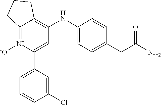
C12=[N+]([-O])C(C3=CC=CC(Cl)=C3)=CC(NC3=CC=C(CC(N)=O)C=C3)=C1CCC2
